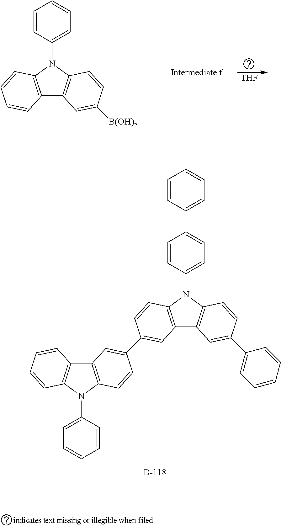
[THF].C12=C(N(C3=CC=CC=C3)C3=C1C=C([B(OH)2])C=C3)C=CC=C2.C12=C(N(C3=CC=C(C4=CC=CC=C4)C=C3)C3=C1C=C(C1=CC=CC=C1)C=C3)C=CC(C1=CC3=C(N(C4=CC=CC=C4)C4=C3C=CC=C4)C=C1)=C2
